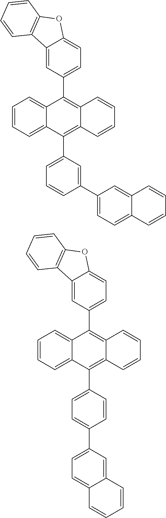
C1(C2=CC=C(C3=C4C(=C(C5=CC=C6C(=C5)C5=C(O6)C=CC=C5)C5=CC=CC=C53)C=CC=C4)C=C2)=CC=C2C(=C1)C=CC=C2.C1=CC(C2=CC=C3C(=C2)C=CC=C3)=CC(C2=C3C(=C(C4=CC=C5C(=C4)C4=C(O5)C=CC=C4)C4=CC=CC=C42)C=CC=C3)=C1
